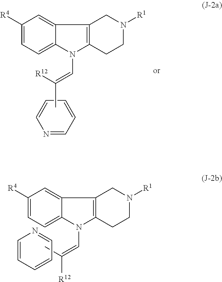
N1=CC=CC=C1.C1([R4])=CC=C2C(=C1)C1=C(N2C=C([R12])C)CCN([R1])C1.C1([R4])=CC=C2C(=C1)C1=C(N2C=C(C)[R12])CCN([R1])C1.C1=CC=CC=N1
